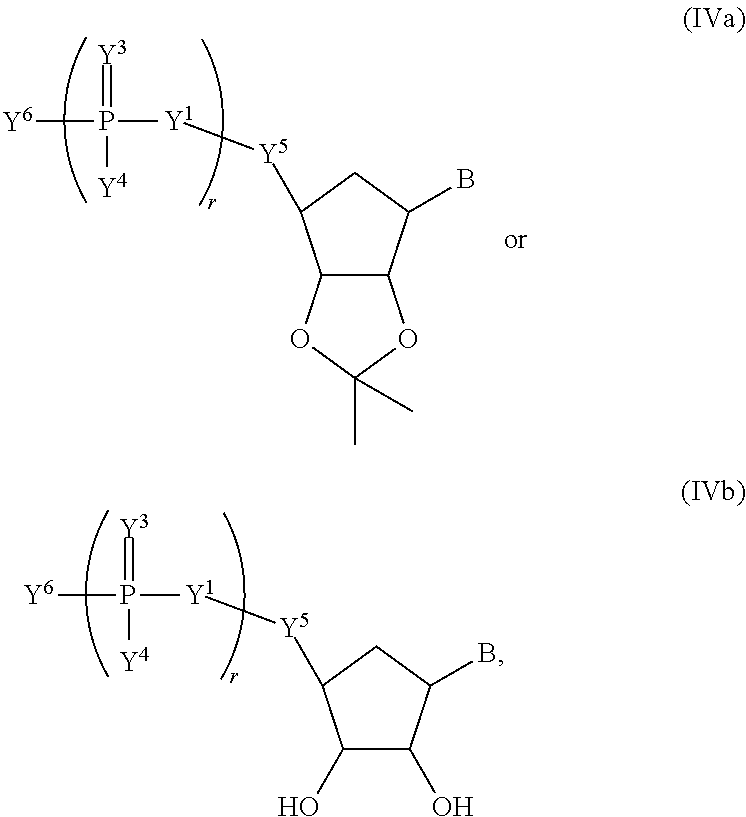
C12C(C(B)CC1[Y5][Y1]P(=[Y3])([Y4])[Y6])OC(C)(C)O2.C1(O)C(O)C(B)CC1[Y5][Y1]P(=[Y3])([Y4])[Y6]
